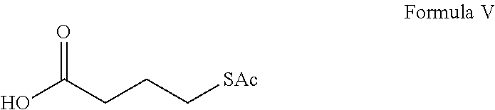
O=C(CCC[SAc])O
